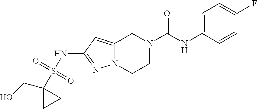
C12=CC(NS(C3(CO)CC3)(=O)=O)=NN1CCN(C(NC1=CC=C(F)C=C1)=O)C2
